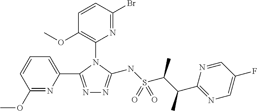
C1(OC)=NC(C2=NN=C(NS(C(C(C3=NC=C(F)C=N3)C)C)(=O)=O)N2C2=C(OC)C=CC(Br)=N2)=CC=C1
